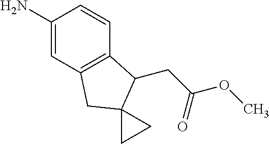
C1(N)=CC2=C(C=C1)C(CC(OC)=O)C1(C2)CC1
